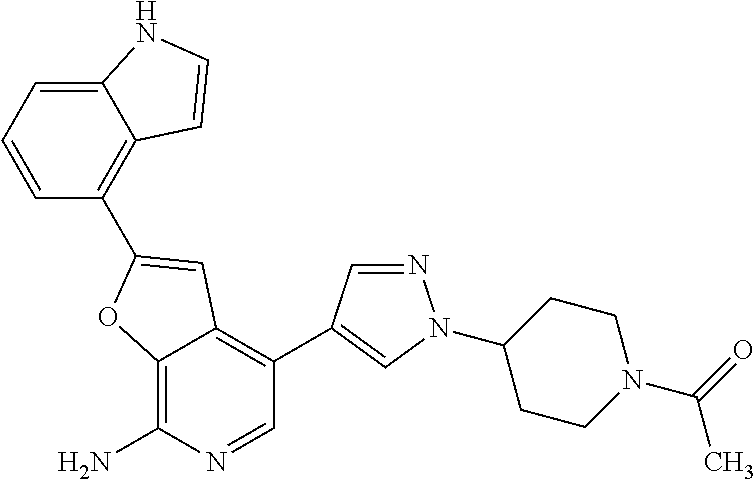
C12=C(N)N=CC(C3=CN(C4CCN(C(=O)C)CC4)N=C3)=C1C=C(C1=C3C(=CC=C1)NC=C3)O2
